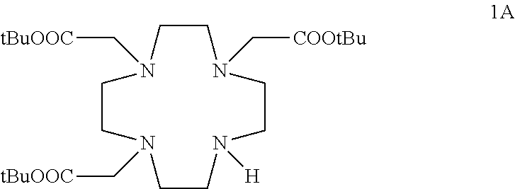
C1CN(C[COOtBu])CCN([H])CCN(C[tBuOOC])CCN1C[tBuOOC]
